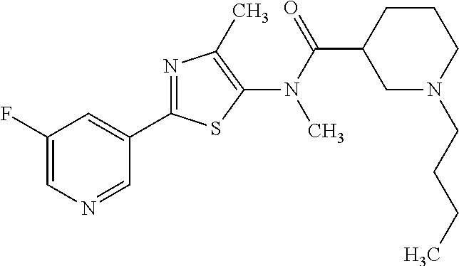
C1(C2=NC(C)=C(N(C(=O)C3CN(CCCC)CCC3)C)S2)=CC(F)=CN=C1
